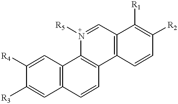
C1([R4])=CC2=C(C=C1[R3])C=CC1=C2[N+]([R5])=CC2=C1C=CC([R2])=C2[R1]
